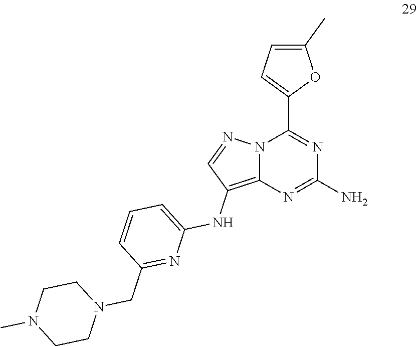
C1(N)=NC2=C(NC3=CC=CC(CN4CCN(C)CC4)=N3)C=NN2C(C2=CC=C(C)O2)=N1
